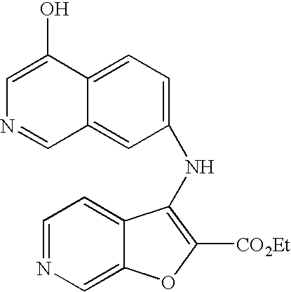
C1=NC=C2C(=C1)C(NC1=CC=C3C(=C1)C=NC=C3O)=C([CO2Et])O2
